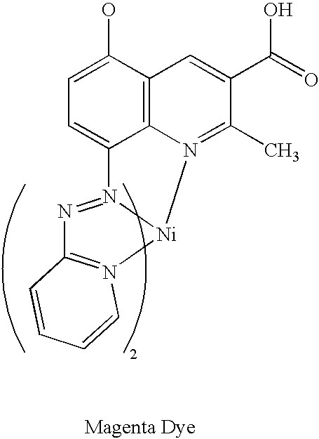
C1=C(O)C2=C3C(=C1)N1=NC4=N([Ni]1N3=C(C)C(C(O)=O)=C2)C=CC=C4
